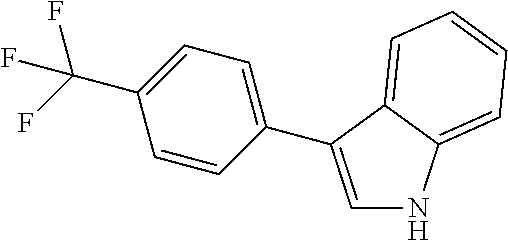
C1=C(C2=CC=C(C(F)(F)F)C=C2)C2=CC=CC=C2N1
